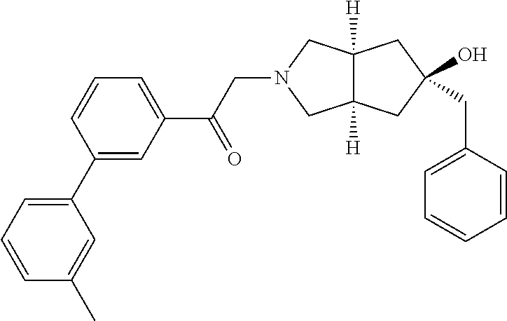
C1=CC=C(C2=CC(C(CN3CC4([H])C([H])(C3)CC(CC3=CC=CC=C3)(O)C4)=O)=CC=C2)C=C1C
